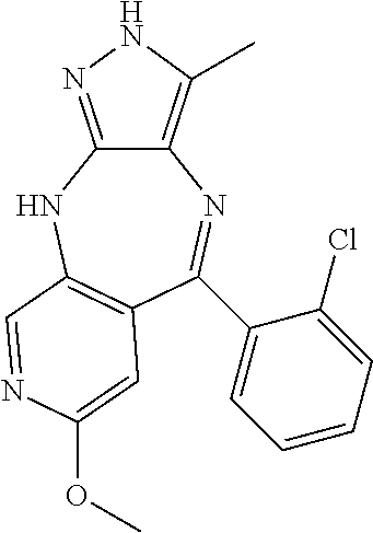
C12=C(C)NN=C1NC1=C(C=C(OC)N=C1)C(C1=CC=CC=C1Cl)=N2
